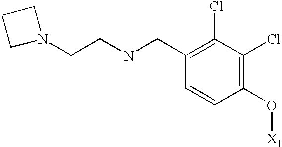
N(CC1=C(Cl)C(Cl)=C(O[X1])C=C1)CCN1CCC1
